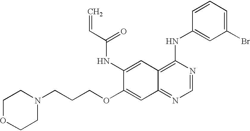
C1(OCCCN2CCOCC2)=CC2=NC=NC(NC3=CC(Br)=CC=C3)=C2C=C1NC(C=C)=O
